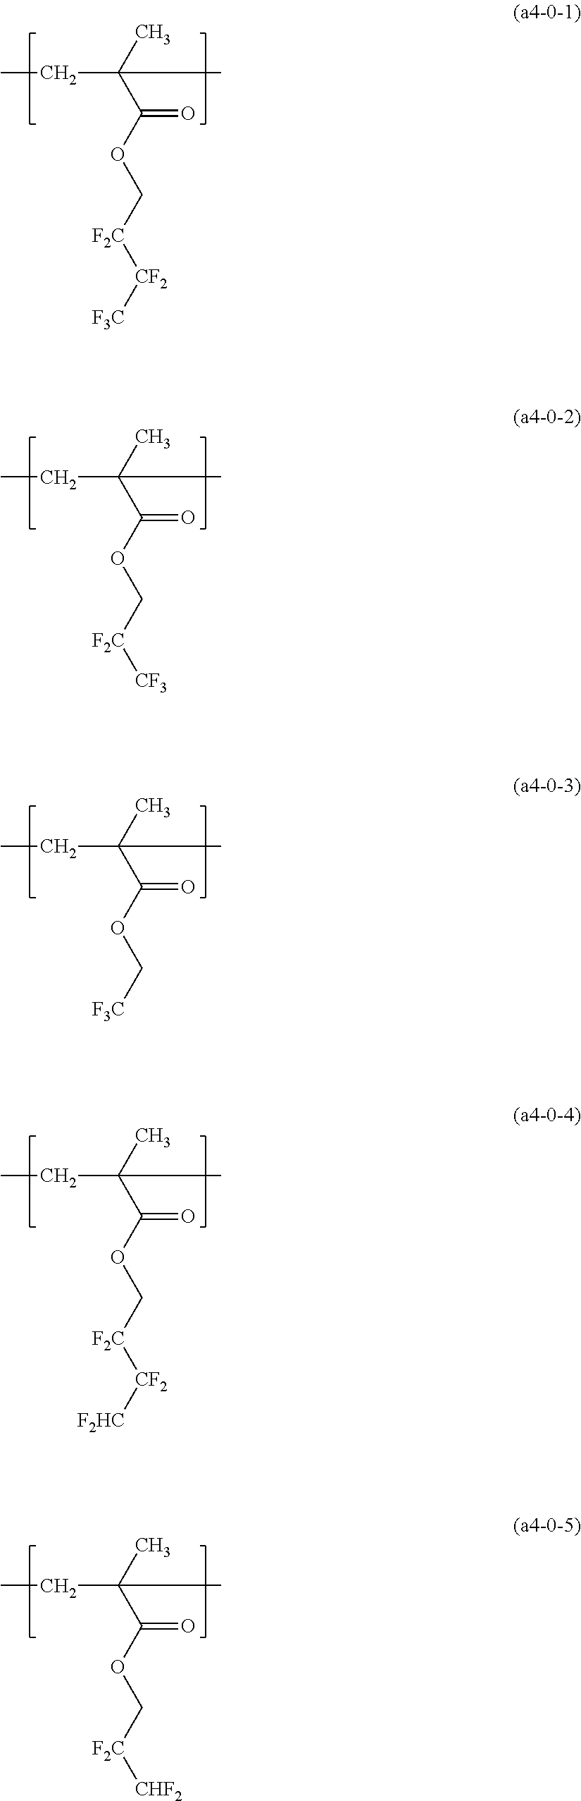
C(C(C)(C)C(OC[F2C][CF2][F3C])=O)C.C(C(C)(C)C(OC[F2C][CF3])=O)C.C(C(C)(C)C(OC[F3C])=O)C.C(C(C)(C)C(OC[F2C][CF2][F2HC])=O)C.C(C(C)(C)C(OC[F2C][CHF2])=O)C
